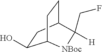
C(C1([H])C2CCC(C(O)C2)[NBoc]1)F
